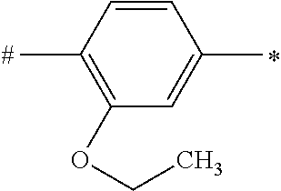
C1=CC(C)=C(OCC)C=C1C
